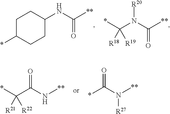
C1C(*)CCC(NC(=O)[**])C1.[R19]C(*)(N(C(=O)[**])[R20])[R18].N([**])C(C(*)([R21])[R22])=O.N([**])(C(*)=O)[R27]
